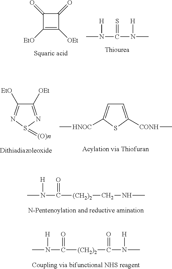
C1(=O)C([EtO])=C([OEt])C1=O.CN(C(N(C)[H])=S)[H].CN(C([(CH2)2]CNC)=O)[H].C1([OEt])=NS(=[(O)n])N=C1[EtO].C1=C([CONH]C)SC([HNOC]C)=C1.CN(C([(CH2)2]C(N(C)[H])=O)=O)[H]
